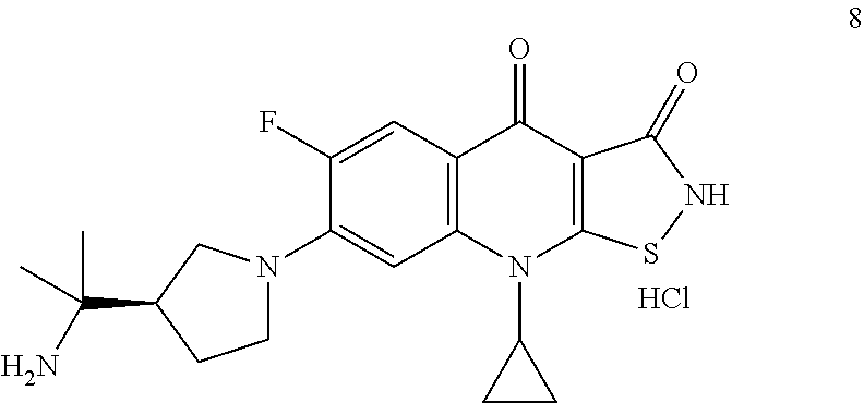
C1(F)=CC2=C(C=C1N1CCC(C(N)(C)C)C1)N(C1CC1)C1=C(C2=O)C(=O)NS1.Cl
